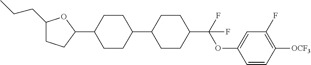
C1(CCC)CCC(C2CCC(C3CCC(C(OC4=CC(F)=C([OCF3])C=C4)(F)F)CC3)CC2)O1
